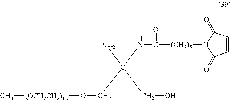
C1=CC(=O)N([(CH2)5]C(NC(CO)(C)CO[(OCH2CH2)12]C)=O)C1=O
